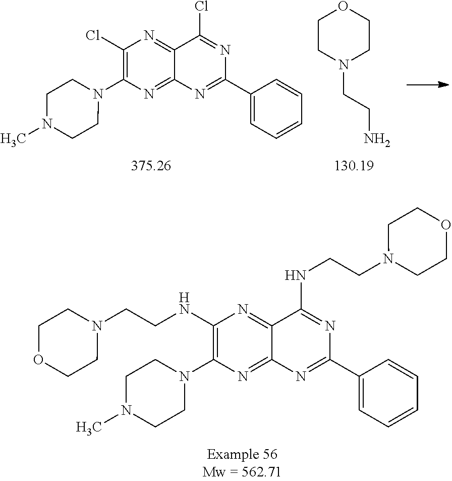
C1CN(CCN)CCO1.C1(Cl)=C(N2CCN(C)CC2)N=C2C(=N1)C(Cl)=NC(C1=CC=CC=C1)=N2.C1(NCCN2CCOCC2)=C(N2CCN(C)CC2)N=C2C(=N1)C(NCCN1CCOCC1)=NC(C1=CC=CC=C1)=N2
